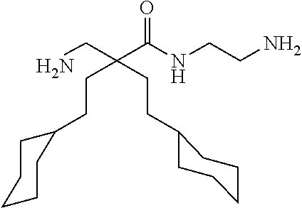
NCCNC(C(CN)(CCC1CCCCC1)CCC1CCCCC1)=O
